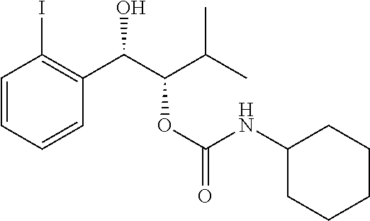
C1=CC=CC(C(C(C(C)C)OC(NC2CCCCC2)=O)O)=C1I
